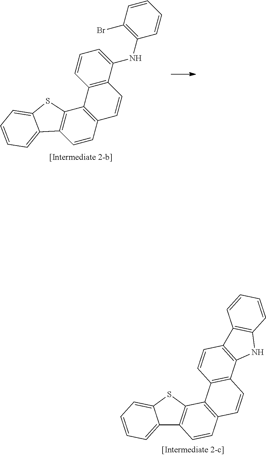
C12=C(C(NC3=C(Br)C=CC=C3)=CC=C1)C=CC1=C2C2=C(C=C1)C1=CC=CC=C1S2.C12=CC=CC=C1SC1=C2C=CC2=C1C1=C(C=C2)C2=C(C=C1)C1=C(N2)C=CC=C1
